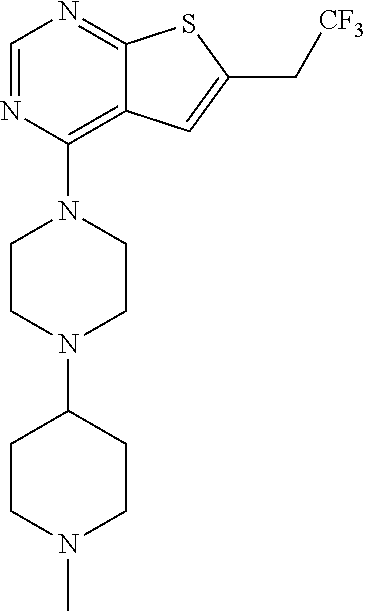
C1=NC(N2CCN(C3CCN(C)CC3)CC2)=C2C(=N1)SC(C[CF3])=C2
